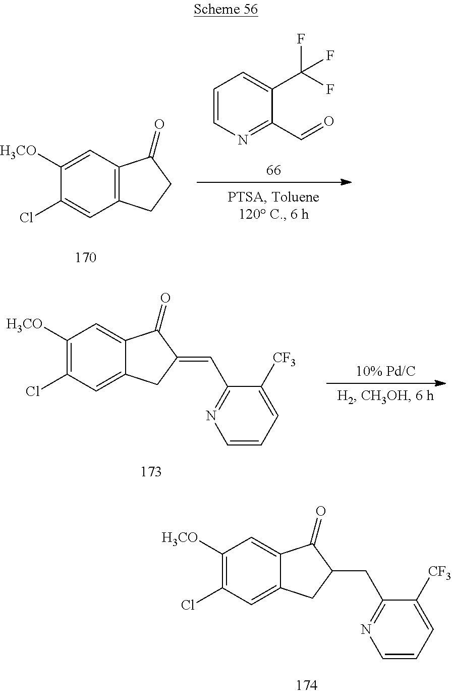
C12=C(C=C([H3CO])C(Cl)=C1)C(=O)CC2.C1=CN=C(C=O)C(C(F)(F)F)=C1.C12=CC(Cl)=C([H3CO])C=C1C(=O)C(=CC1=NC=CC=C1[CF3])C2.C12=CC(Cl)=C([H3CO])C=C1C(=O)C(CC1=NC=CC=C1[CF3])C2
